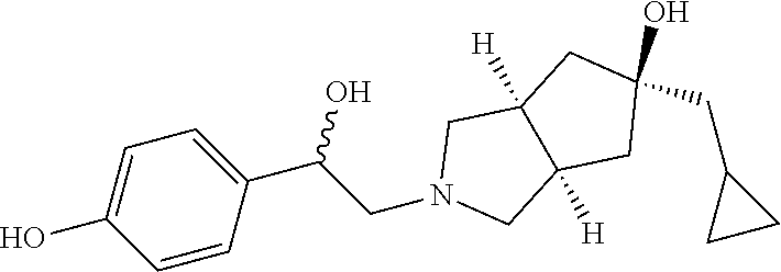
N1(CC(O)C2=CC=C(O)C=C2)CC2([H])C([H])(C1)CC(CC1CC1)(O)C2
